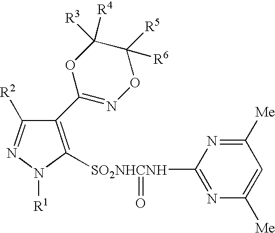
C1(C2=NOC([R5])([R6])C([R3])([R4])O2)=C([SO2NHCNH](C2=NC([Me])=CC([Me])=N2)=O)N([R1])N=C1[R2]
